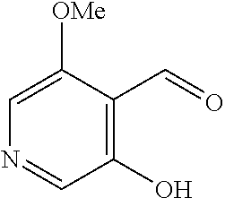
C1(O)=C(C=O)C([OMe])=CN=C1
